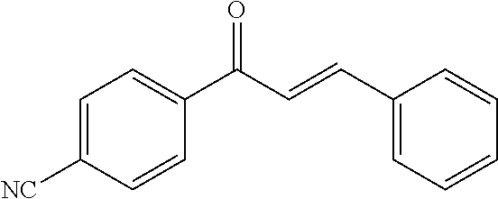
C1=CC([NC])=CC=C1C(C=CC1=CC=CC=C1)=O
